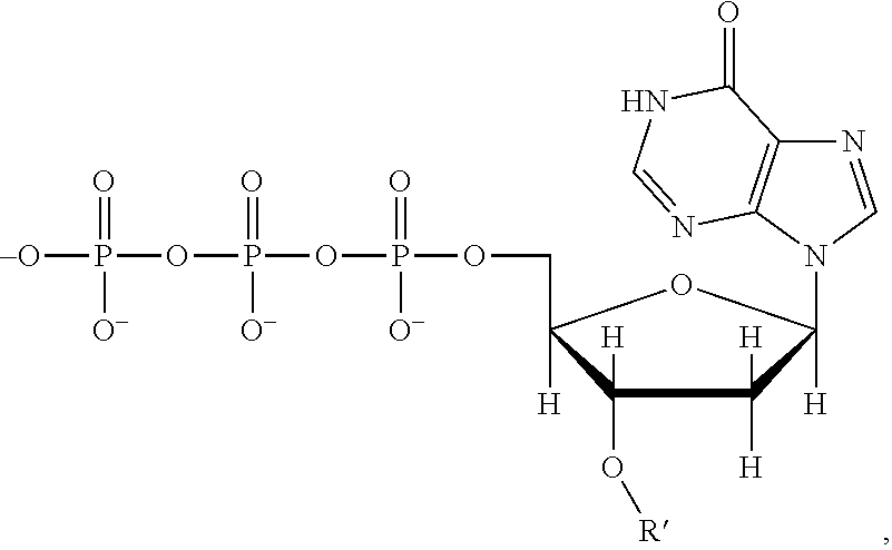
C1(O[R])([H])C([H])(COP(=O)([O-])OP(=O)([O-])OP(=O)([O-])[-O])OC([H])(N2C=NC3=C2N=CNC3=O)C1([H])[H]
